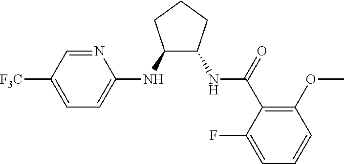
C1(NC2=CC=C([F3C])C=N2)C(NC(C2=C(OC)C=CC=C2F)=O)CCC1
